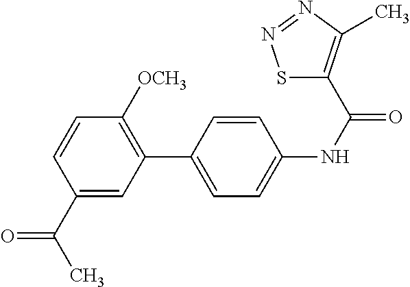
C1(C(C)=O)=CC(C2=CC=C(NC(=O)C3=C(C)N=NS3)C=C2)=C([OCH3])C=C1
